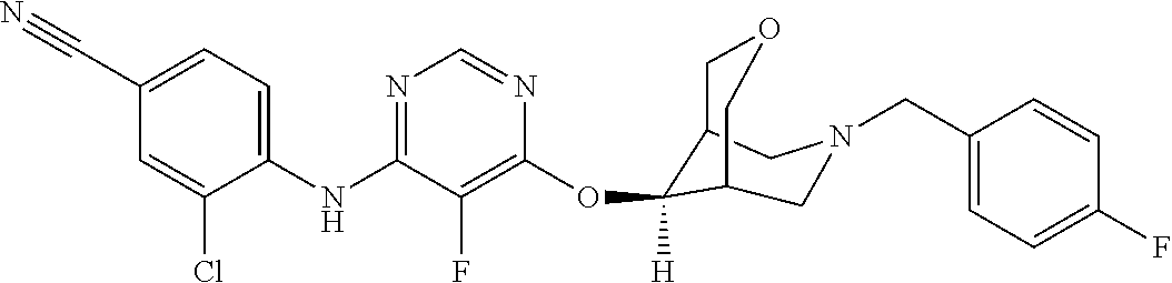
C1(NC2=NC=NC(OC3([H])C4COCC3CN(CC3=CC=C(F)C=C3)C4)=C2F)=CC=C(C#N)C=C1Cl
